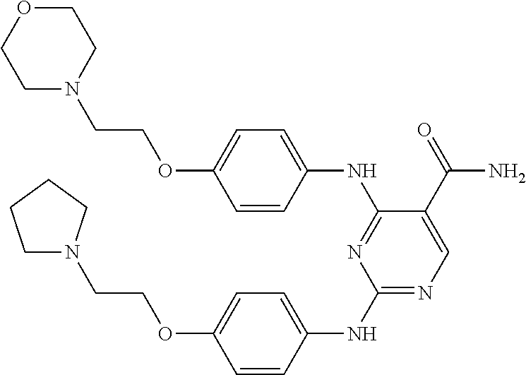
C1(NC2=CC=C(OCCN3CCCC3)C=C2)=NC=C(C(=O)N)C(NC2=CC=C(OCCN3CCOCC3)C=C2)=N1
